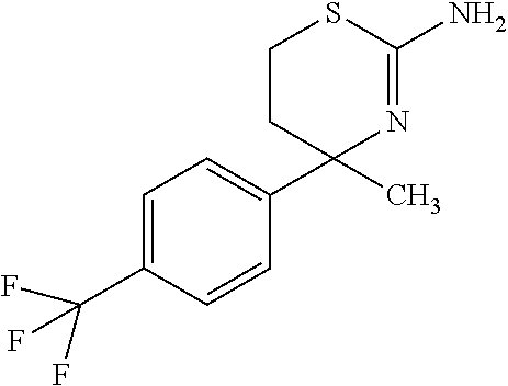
C1=C(C(F)(F)F)C=CC(C2(C)N=C(N)SCC2)=C1
